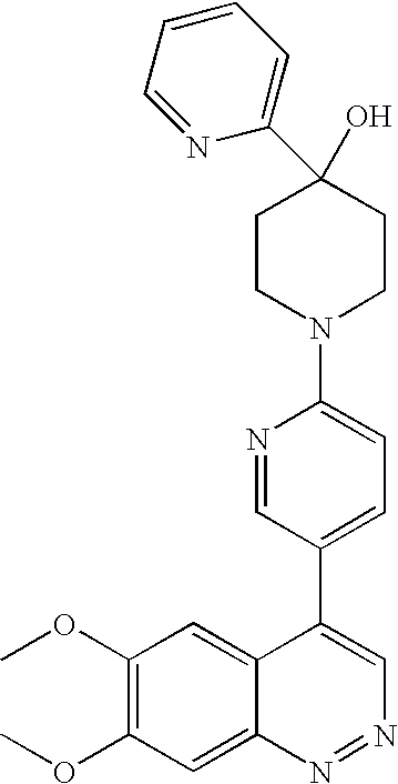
C1CN(C2=CC=C(C3=CN=NC4=CC(OC)=C(OC)C=C34)C=N2)CCC1(C1=CC=CC=N1)O
